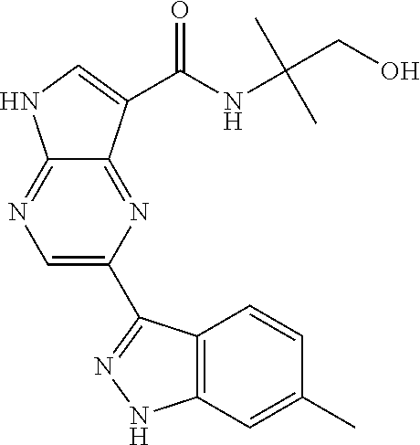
C1=C(C2=NNC3=C2C=CC(C)=C3)N=C2C(=N1)NC=C2C(NC(CO)(C)C)=O
